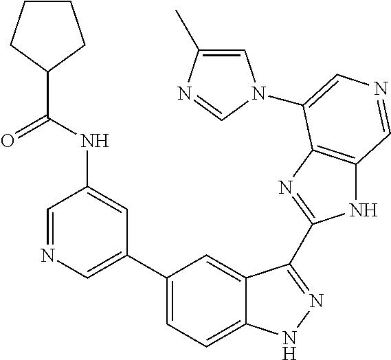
C1=C(C)N=CN1C1=CN=CC2=C1N=C(C1=NNC3=CC=C(C4=CN=CC(NC(C5CCCC5)=O)=C4)C=C31)N2
